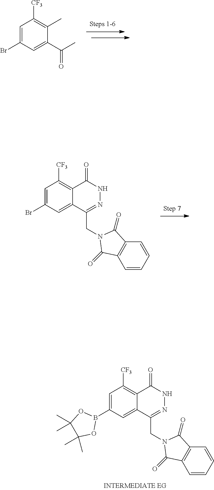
C1=C(Br)C=C(C(C)=O)C(C)=C1[CF3].B1(C2=CC([CF3])=C3C(=C2)C(CN2C(=O)C4=C(C2=O)C=CC=C4)=NNC3=O)OC(C)(C)C(C)(C)O1.BrC1=CC([CF3])=C2C(=C1)C(CN1C(=O)C3=C(C1=O)C=CC=C3)=NNC2=O
